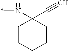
C1CCCCC1(C#C)N*
